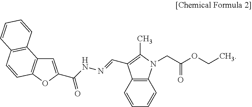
C1=CC2=C(C=C1)N(CC(=O)OCC)C(C)=C2C=NNC(=O)C1=CC2=C(O1)C=CC1=C2C=CC=C1
